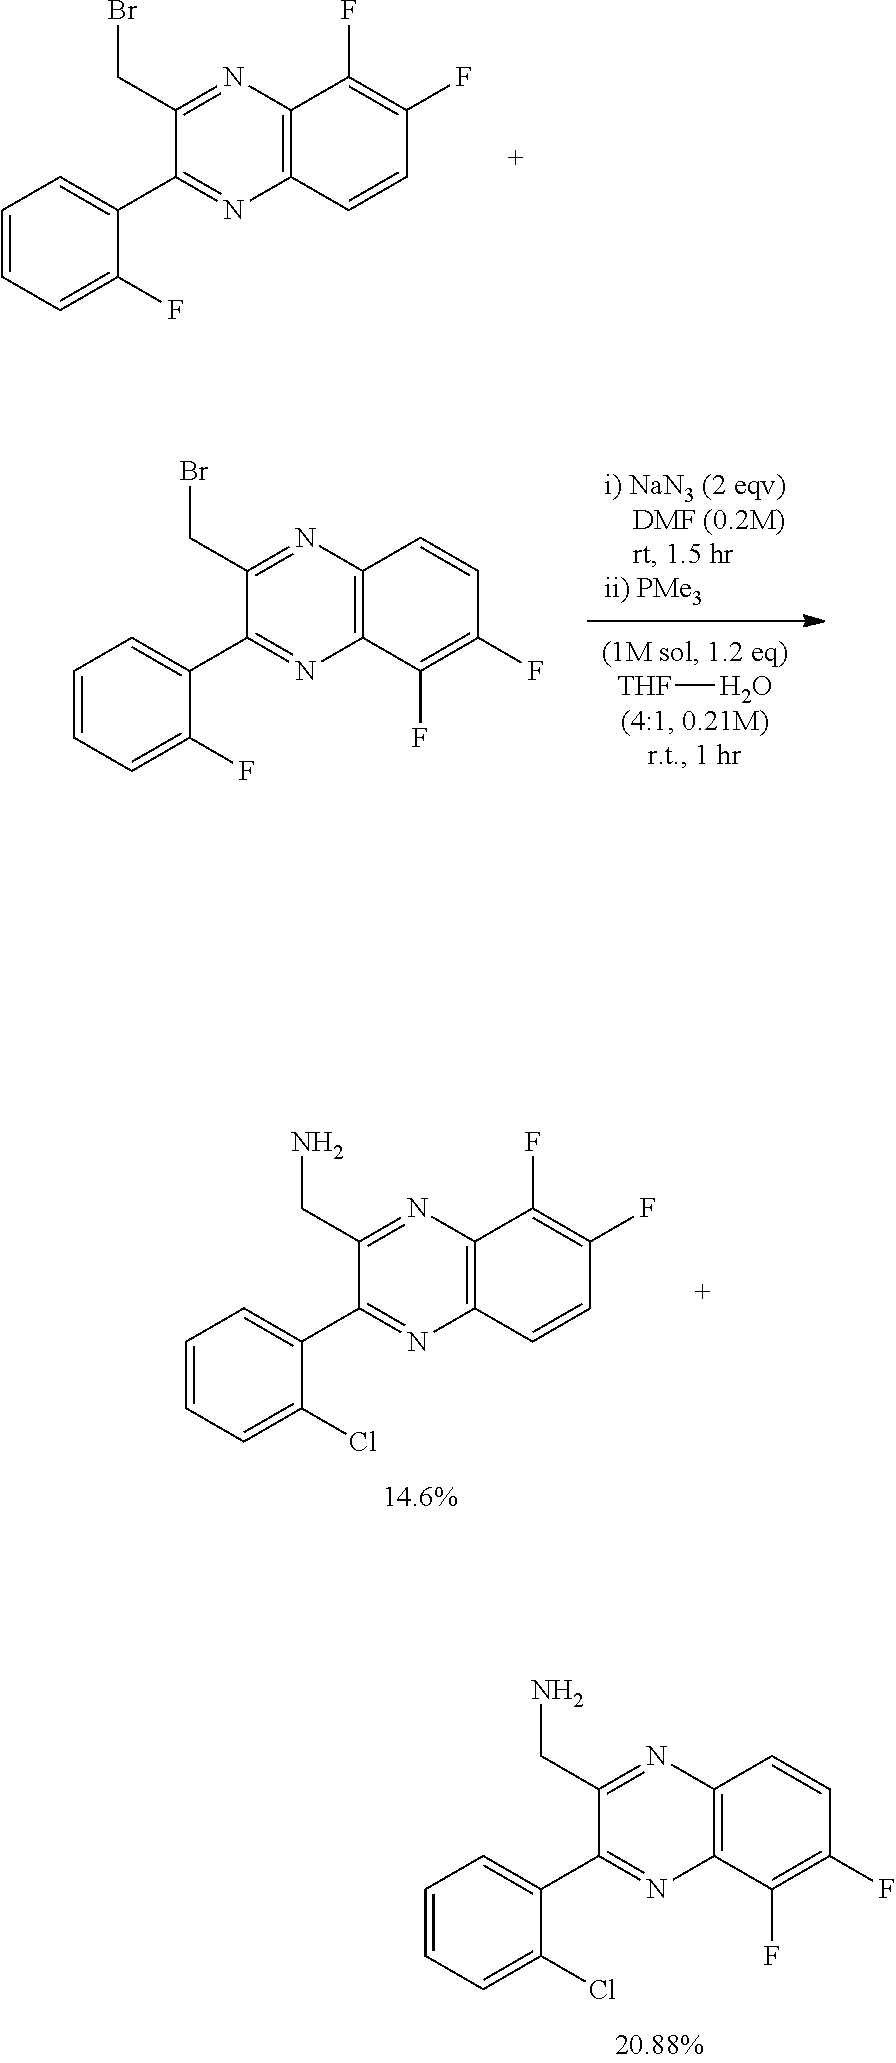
C12=C(C=CC(F)=C1F)N=C(CN)C(C1=CC=CC=C1Cl)=N2.C12=C(C(F)=C(F)C=C1)N=C(CBr)C(C1=CC=CC=C1F)=N2.[THF]O.C12=C(C=CC(F)=C1F)N=C(CBr)C(C1=CC=CC=C1F)=N2.C12=C(C(F)=C(F)C=C1)N=C(CN)C(C1=CC=CC=C1Cl)=N2
